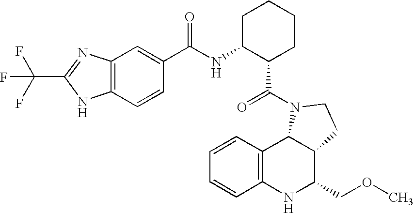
C1=CC2=C(C=C1)NC(COC)C1C2N(C(=O)C2CCCCC2NC(=O)C2=CC3=C(C=C2)NC(C(F)(F)F)=N3)CC1
